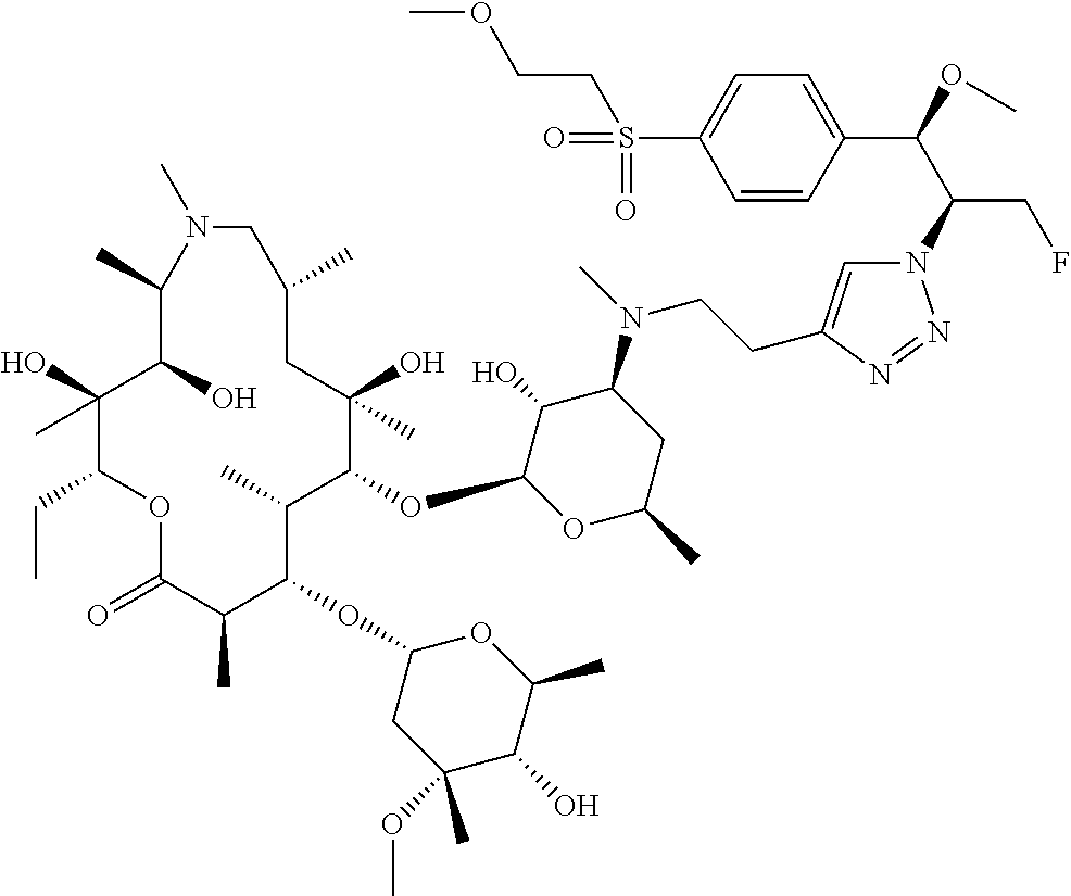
C1(O)(C)C(CC)OC(=O)C(C)C(OC2CC(OC)(C)C(O)C(C)O2)C(C)C(OC2OC(C)CC(N(C)CCC3=CN(C(C(OC)C4=CC=C(S(=O)(=O)CCOC)C=C4)CF)N=N3)C2O)C(O)(C)CC(C)CN(C)C(C)C1O
